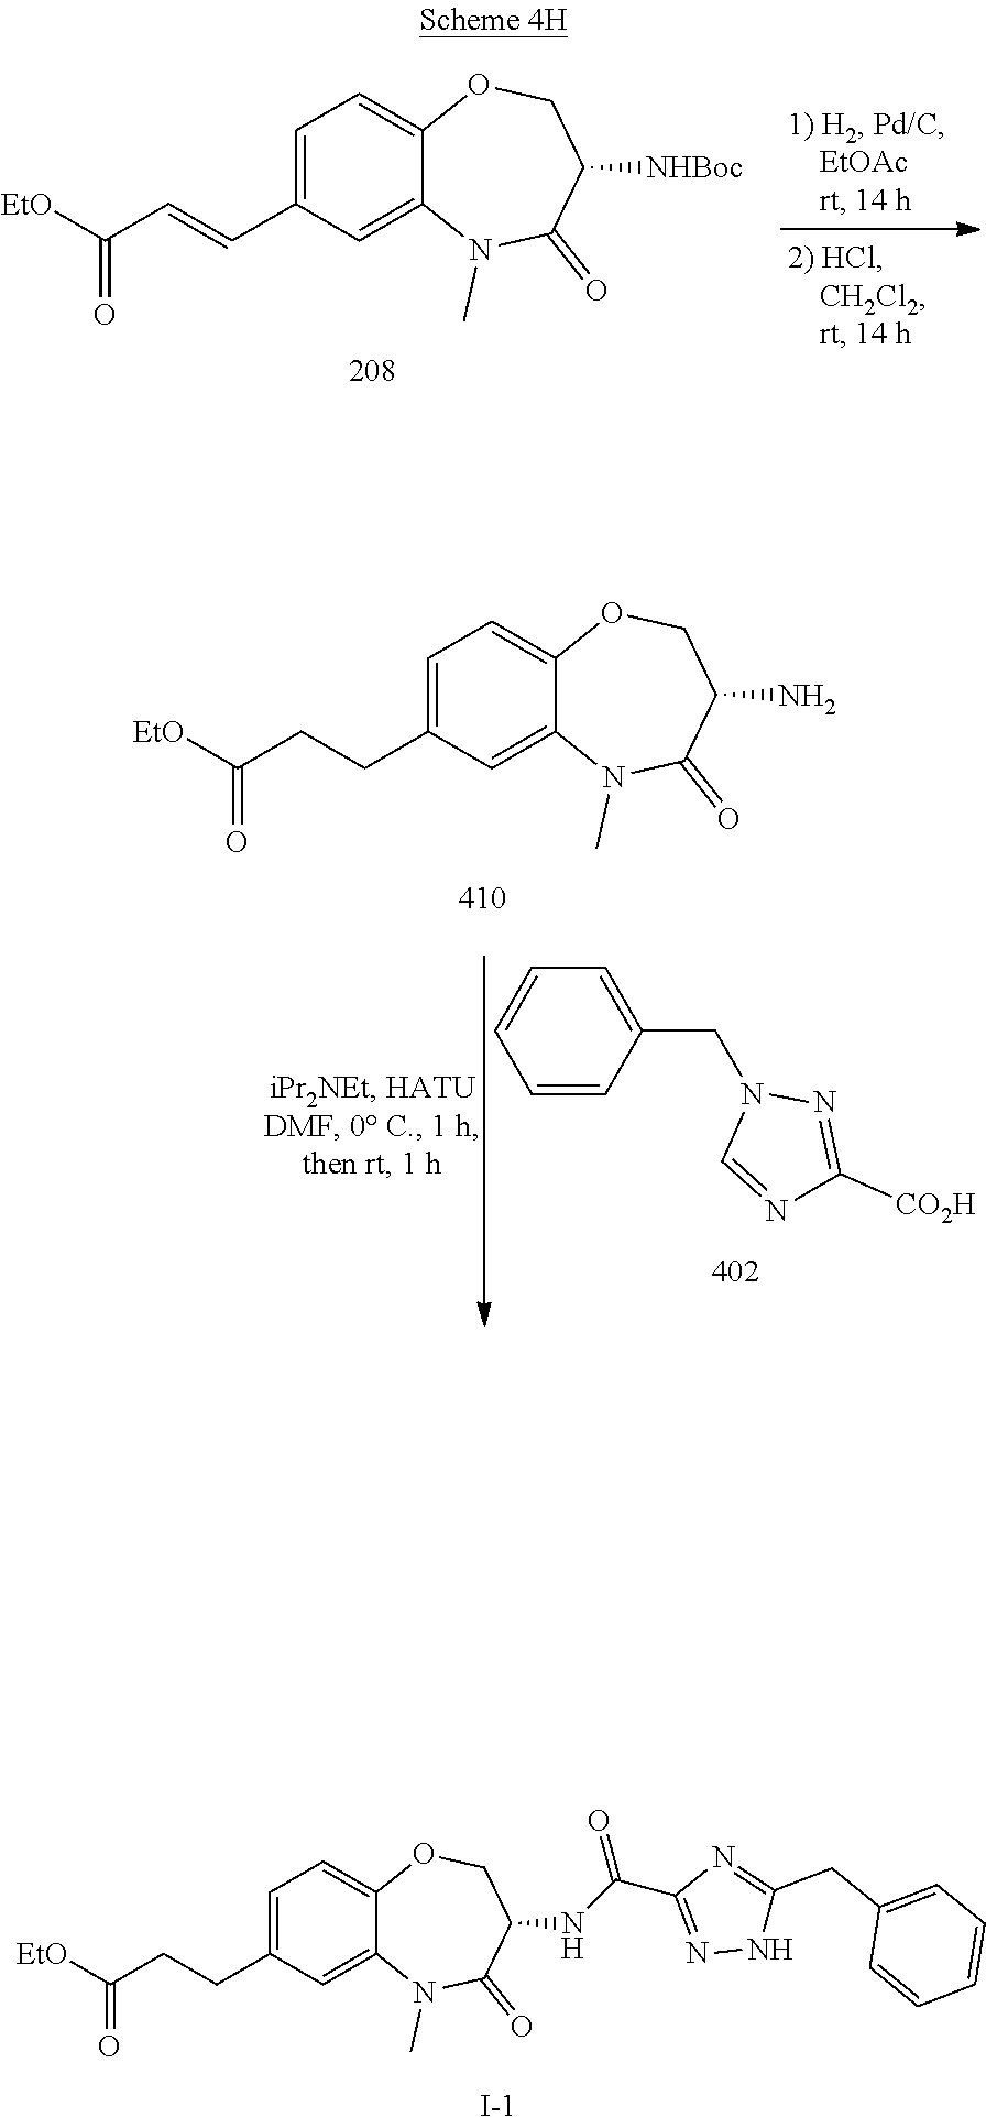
C12=CC(CCC([EtO])=O)=CC=C1OCC(N)C(=O)N2C.C1=CC(CN2C=NC([CO2H])=N2)=CC=C1.C12=CC(C=CC([EtO])=O)=CC=C1OCC([NHBoc])C(=O)N2C.[I-].C12=CC(CCC([EtO])=O)=CC=C1OCC(NC(C1=NNC(CC3=CC=CC=C3)=N1)=O)C(=O)N2C
